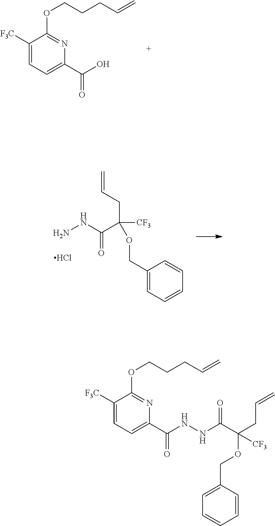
NNC(C(OCC1=CC=CC=C1)(CC=C)[CF3])=O.Cl.C(C1=CC=C([F3C])C(OCCCC=C)=N1)(O)=O.C(C1=CC=C([F3C])C(OCCCC=C)=N1)(NNC(C(CC=C)(OCC1=CC=CC=C1)[CF3])=O)=O
